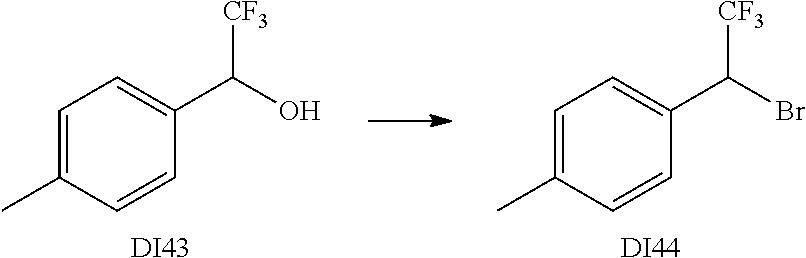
C1=C(C)C=CC(C([CF3])Br)=C1.[DI44].C1=C(C)C=CC(C([CF3])O)=C1.[DI43]
